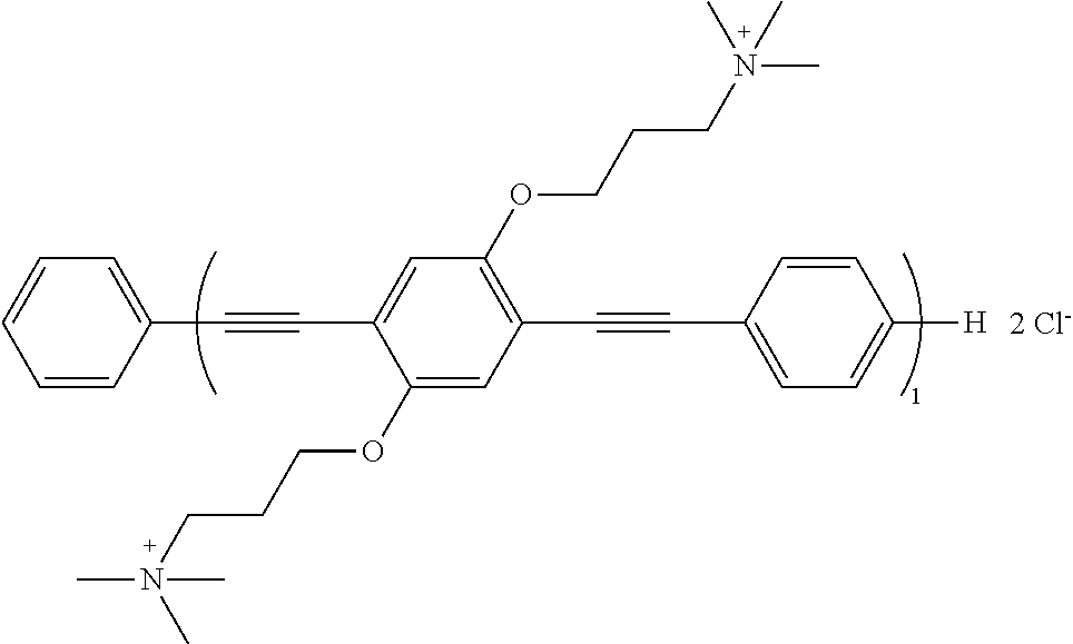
C1=CC=CC(C#CC2=CC(OCCCN(C)(C)C)=C(C#CC3=CC=C([H])C=C3)C=C2OCCCN(C)(C)C)=C1.[2 Cl-]
